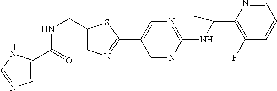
C1(NC(C2=C(F)C=CC=N2)(C)C)=NC=C(C2=NC=C(CNC(C3=CN=CN3)=O)S2)C=N1
